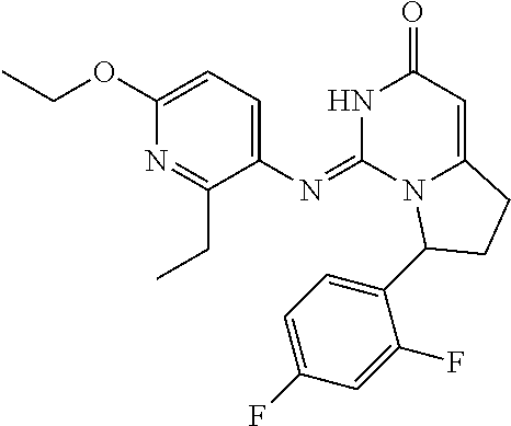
C1(OCC)=CC=C(N=C2N3C(=CC(=O)N2)CCC3C2=CC=C(F)C=C2F)C(CC)=N1
